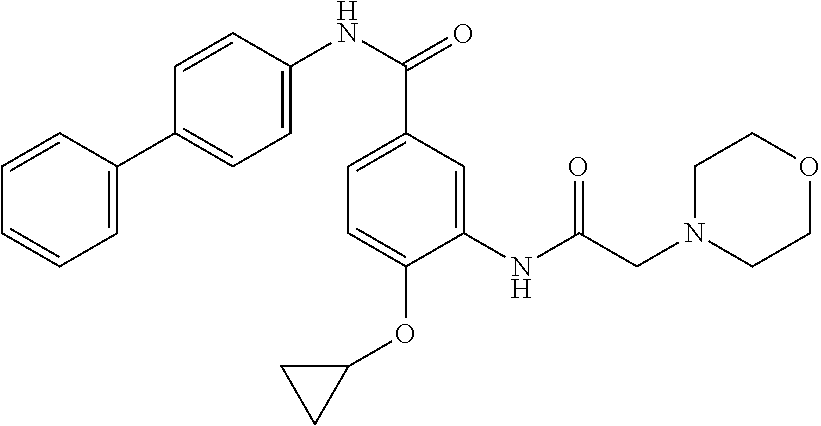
C1=CC(C2=CC=C(NC(=O)C3=CC=C(OC4CC4)C(NC(=O)CN4CCOCC4)=C3)C=C2)=CC=C1
